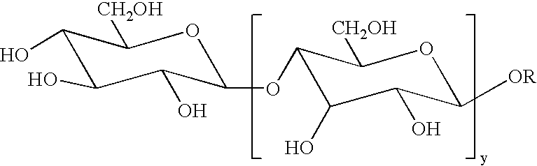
O1C([CH2OH])C(O)C(O)C(O)C1OC1C([CH2OH])OC([OR])C(O)C1O
